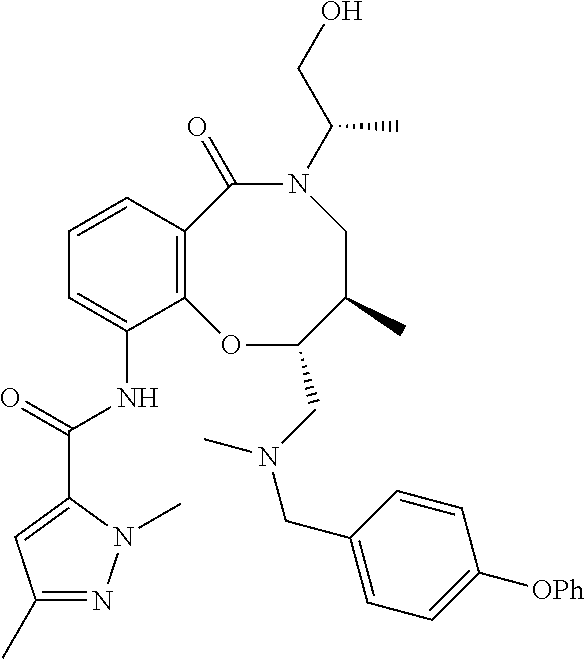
C12=C(C=CC=C1NC(C1=CC(C)=NN1C)=O)C(=O)N(C(CO)C)CC(C)C(CN(CC1=CC=C([OPh])C=C1)C)O2
